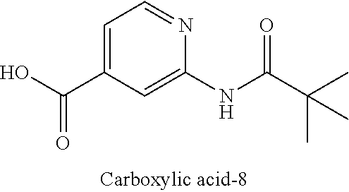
C1=C(C(O)=O)C=C(NC(C(C)(C)C)=O)N=C1
